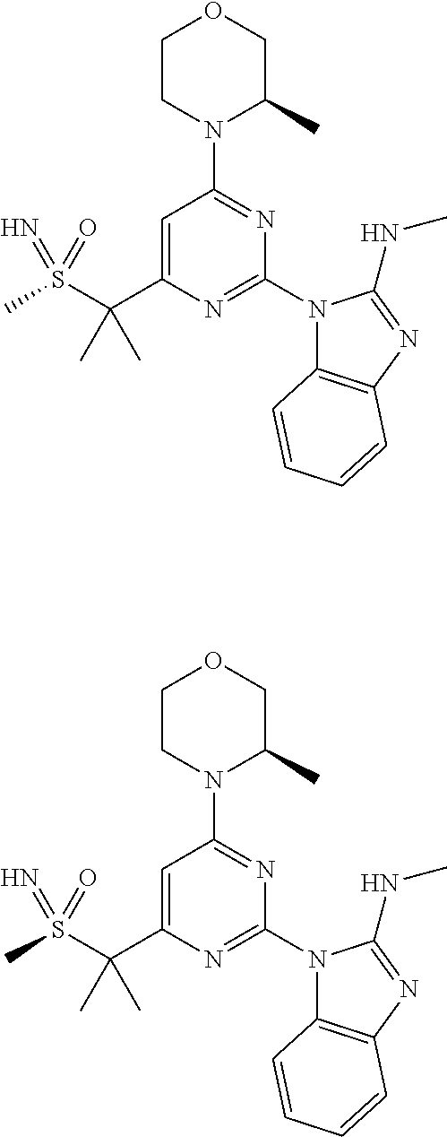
C1CN(C2=NC(N3C4=C(N=C3NC)C=CC=C4)=NC(C(S(C)(=O)=N)(C)C)=C2)C(C)CO1.C1CN(C2=NC(N3C4=C(N=C3NC)C=CC=C4)=NC(C(S(C)(=O)=N)(C)C)=C2)C(C)CO1
